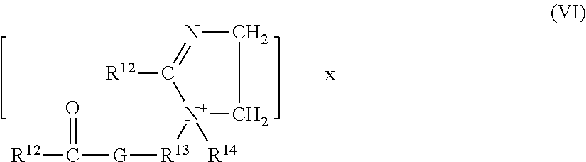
C1N=C([R12])[N+]([R14])([R13][G]C(=O)[R12])C1
